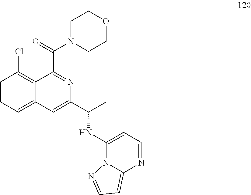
C1=CC=C2C(=C1Cl)C(C(N1CCOCC1)=O)=NC(C(C)NC1=CC=NC3=CC=NN13)=C2
